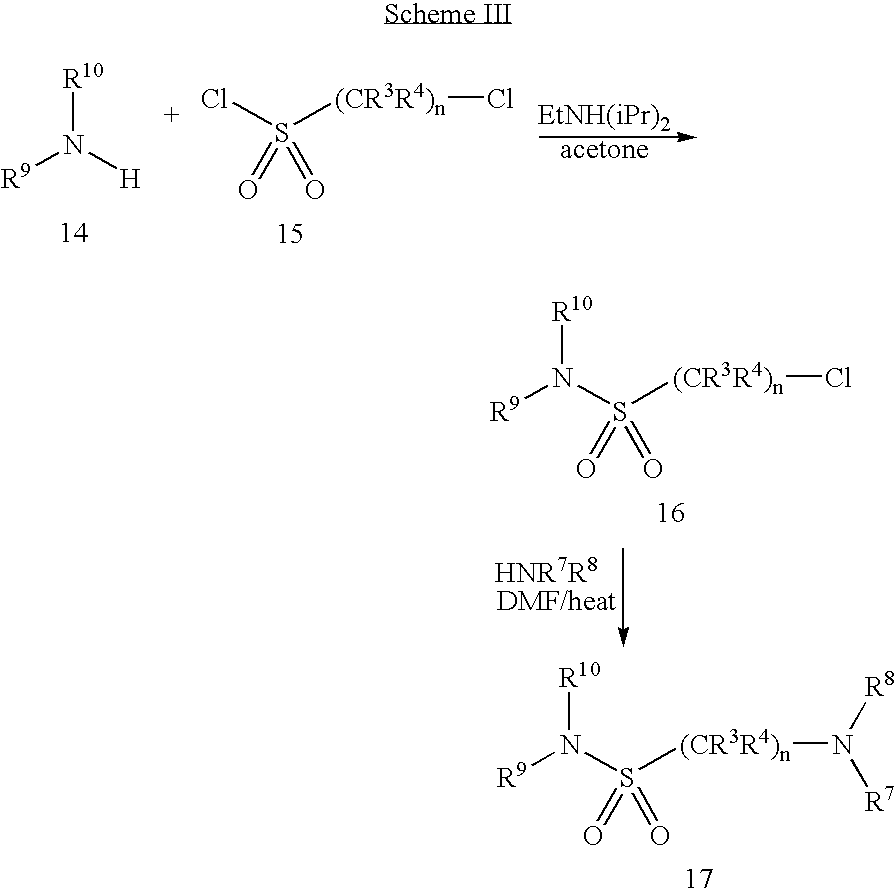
[R10]N([H])[R9].S([(CR3R4)n]Cl)(Cl)(=O)=O.[R9]N(S([(CR3R4)n]Cl)(=O)=O)[R10].[R9]N(S([(CR3R4)n]N([R8])[R7])(=O)=O)[R10]
